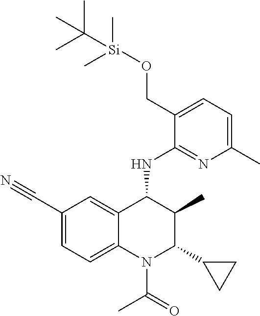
C1(CO[Si](C(C)(C)C)(C)C)=CC=C(C)N=C1NC1C2=CC(C#N)=CC=C2N(C(C)=O)C(C2CC2)C1C
